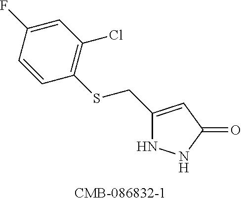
C1(CSC2=C(Cl)C=C(F)C=C2)=CC(=O)NN1
